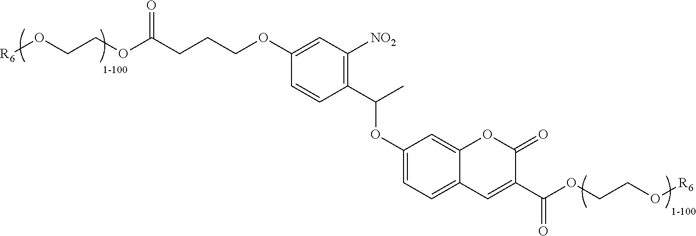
[R6]OCCOC(CCCOC1=CC([NO2])=C(C(C)OC2=CC=C3C(=C2)OC(=O)C(C(OCCO[R6])=O)=C3)C=C1)=O
